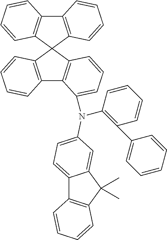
C12=C(C3(C4=C1C(N(C1=C(C5=CC=CC=C5)C=CC=C1)C1=CC=C5C6=C(C(C)(C)C5=C1)C=CC=C6)=CC=C4)C1=C(C4=C3C=CC=C4)C=CC=C1)C=CC=C2
